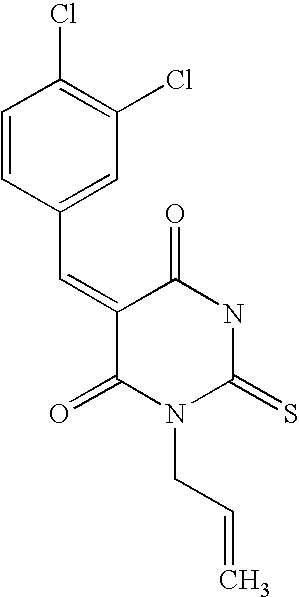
C1=CC(C=C2C(=O)N(CC=C)C(=S)NC2=O)=CC(Cl)=C1Cl
